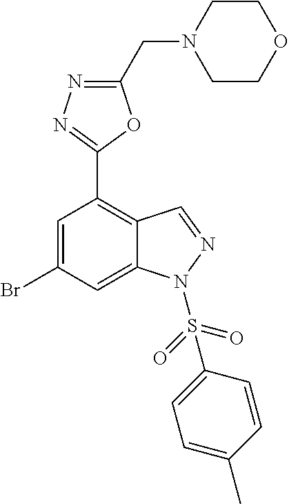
C1=C(Br)C=C2C(=C1C1=NN=C(CN3CCOCC3)O1)C=NN2S(C1=CC=C(C)C=C1)(=O)=O
